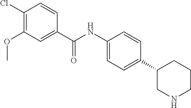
C1(NC(C2=CC(OC)=C(Cl)C=C2)=O)=CC=C(C2CNCCC2)C=C1
